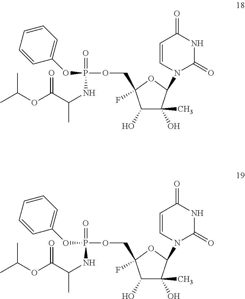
C1(O)C(C)(O)C(N2C(=O)NC(=O)C=C2)OC1(COP(OC1=CC=CC=C1)(=O)NC(C)C(OC(C)C)=O)F.C1(O)C(C)(O)C(N2C(=O)NC(=O)C=C2)OC1(COP(OC1=CC=CC=C1)(=O)NC(C)C(OC(C)C)=O)F
